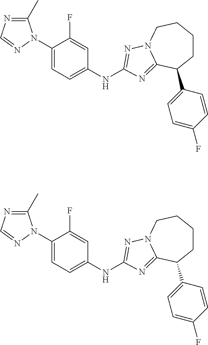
C1(C)=NC=NN1C1=CC=C(NC2=NN3CCCCC(C4=CC=C(F)C=C4)C3=N2)C=C1F.C1(C)=NC=NN1C1=CC=C(NC2=NN3CCCCC(C4=CC=C(F)C=C4)C3=N2)C=C1F
